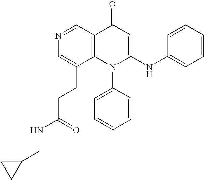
N1=CC2=C(C(CCC(NCC3CC3)=O)=C1)N(C1=CC=CC=C1)C(NC1=CC=CC=C1)=CC2=O
